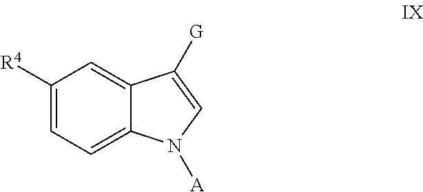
C1([R4])=CC=C2C(=C1)C([G])=CN2[A]
